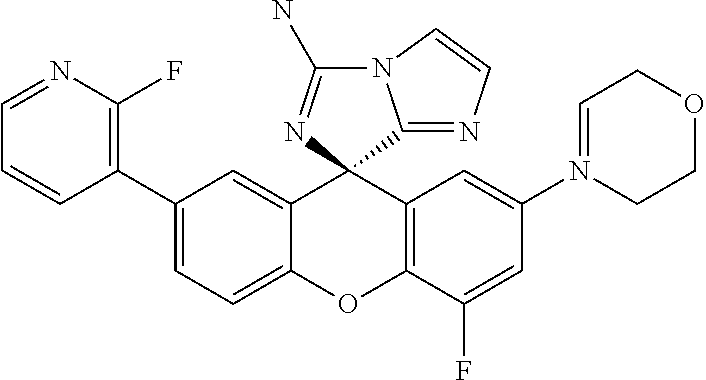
C1(C2=C(F)N=CC=C2)=CC=C2C(=C1)C1(C3=C(O2)C(F)=CC(N2=CCOCC2)=C3)C2=NC=CN2C(N)=N1
